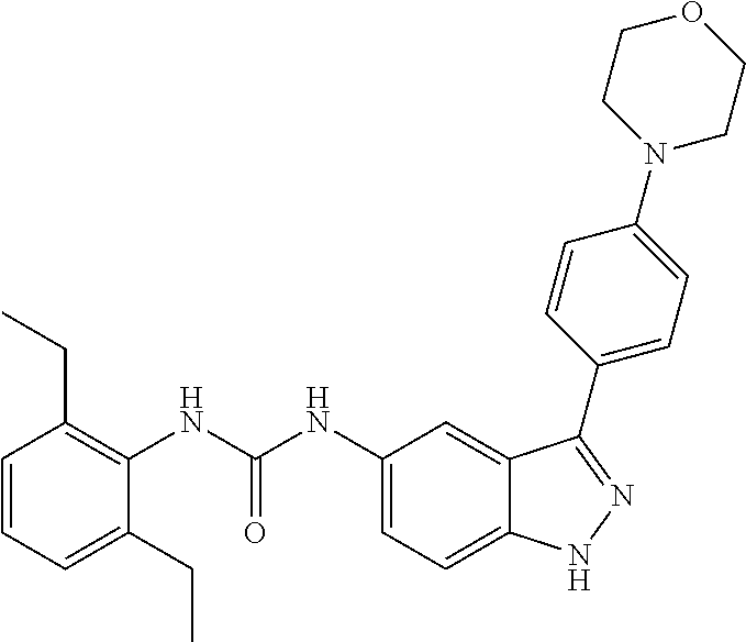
N(C(NC1=CC=C2C(=C1)C(C1=CC=C(N3CCOCC3)C=C1)=NN2)=O)C1=C(CC)C=CC=C1CC
